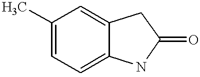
C1(C)=CC=C2C(=C1)CC(=O)N2
